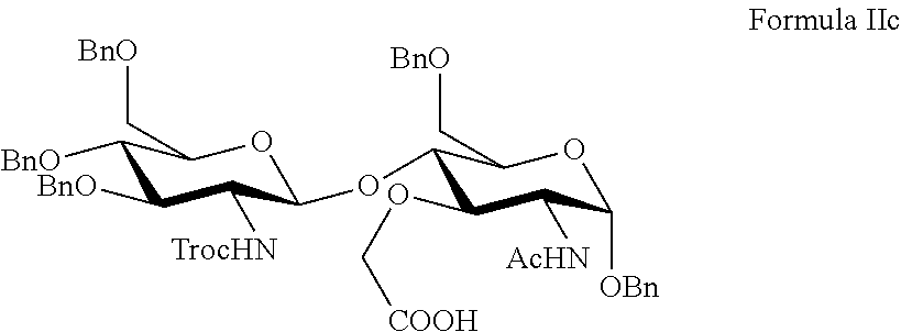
C1([BnO])C([BnO])C([TrocHN])C(OC2C(OC[COOH])C([AcHN])C([OBn])OC2C[BnO])OC1C[BnO]
